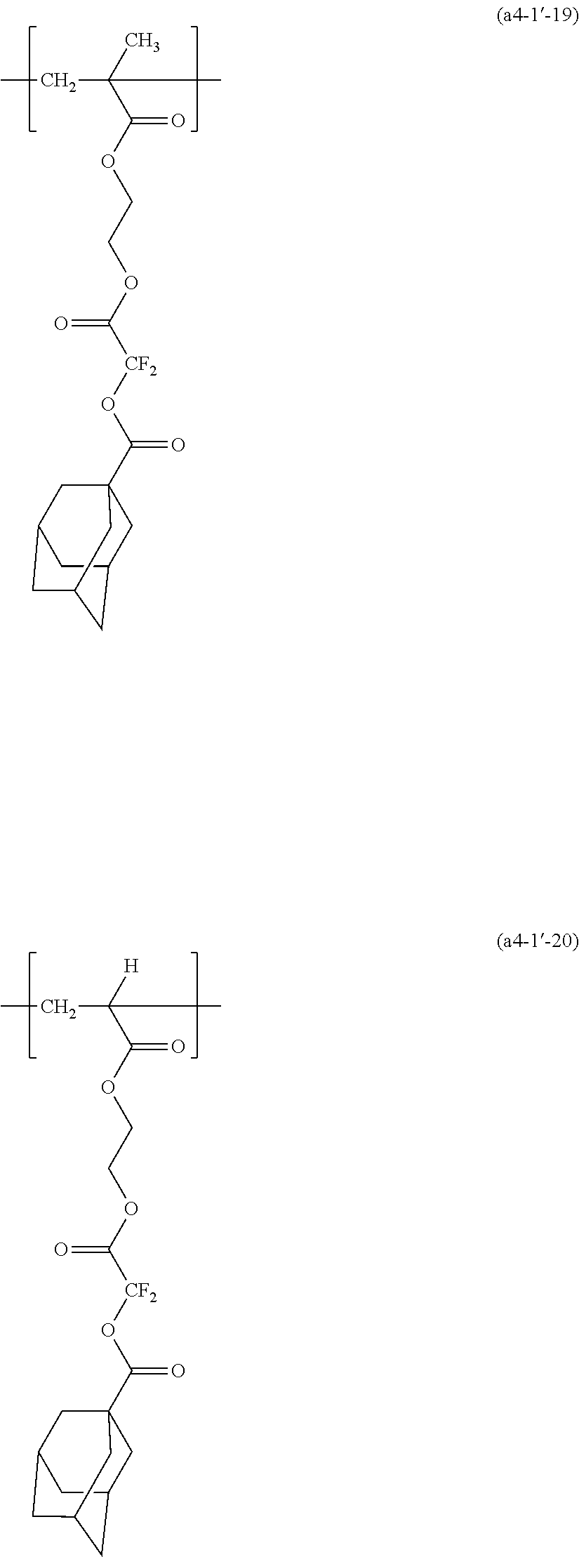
CCC(C(OCCOC([CF2]OC(=O)C12CC3CC(CC(C1)C3)C2)=O)=O)(C)C.CCC(C(OCCOC([CF2]OC(=O)C12CC3CC(CC(C1)C3)C2)=O)=O)([H])C
